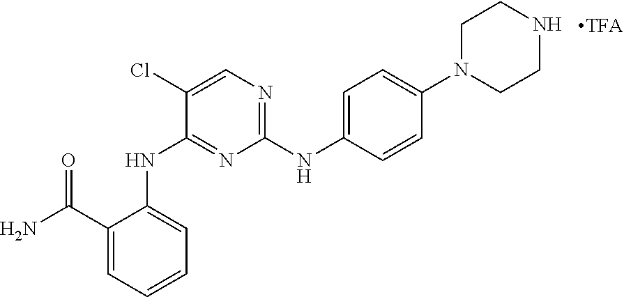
NC(C1=CC=CC=C1NC1=NC(NC2=CC=C(N3CCNCC3)C=C2)=NC=C1Cl)=O
